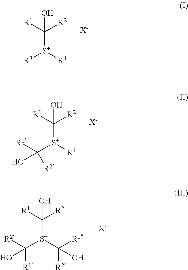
C([S+]([R4])[R3])([R1])([R2])O.[X-].C([S+]([R4])C(O)([R2])[R1])([R1])([R2])O.[X-].C([S+](C([R1])([R2])O)C(O)([R1])[R2])([R1])([R2])O.[X-]
